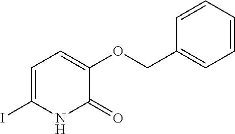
C1=C(I)NC(=O)C(OCC2=CC=CC=C2)=C1
